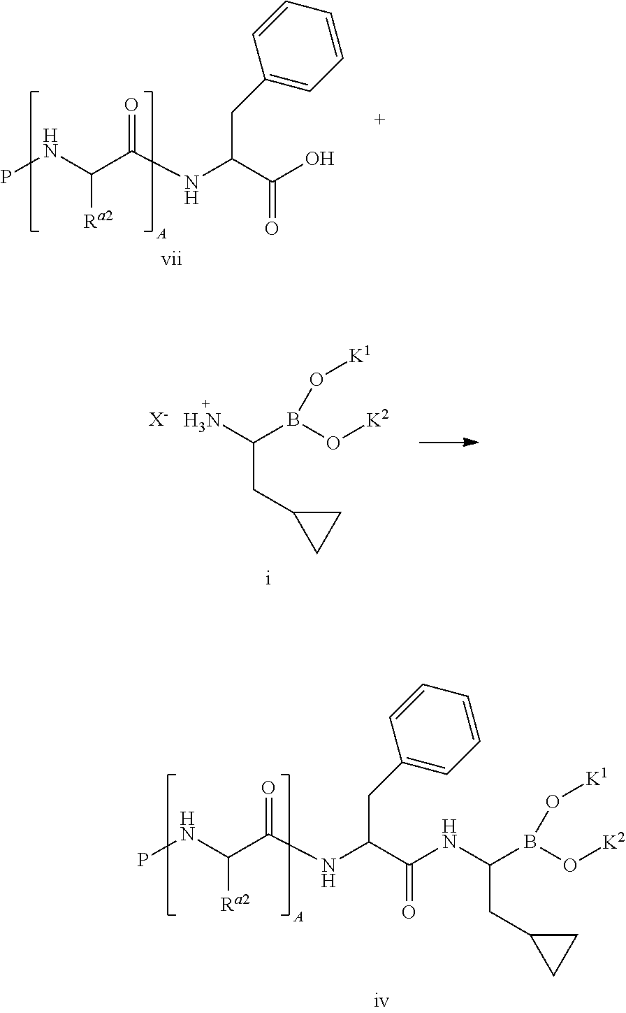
C(C(O)=O)(NC(C(NP)[Ra2])=O)CC1=CC=CC=C1.C(C(=O)NC(B(O[K2])O[K1])CC1CC1)(NC(C(NP)[Ra2])=O)CC1=CC=CC=C1.NC(B(O[K2])O[K1])CC1CC1.[X-]
